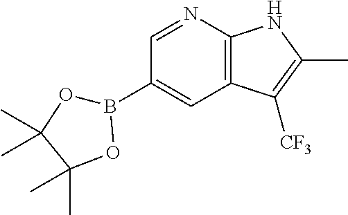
C12=C(N=CC(B3OC(C)(C)C(C)(C)O3)=C1)NC(C)=C2[CF3]
